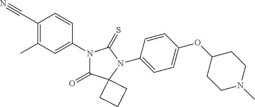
C1(C#N)=C(C)C=C(N2C(=O)C3(N(C4=CC=C(OC5CCN(C)CC5)C=C4)C2=S)CCC3)C=C1
